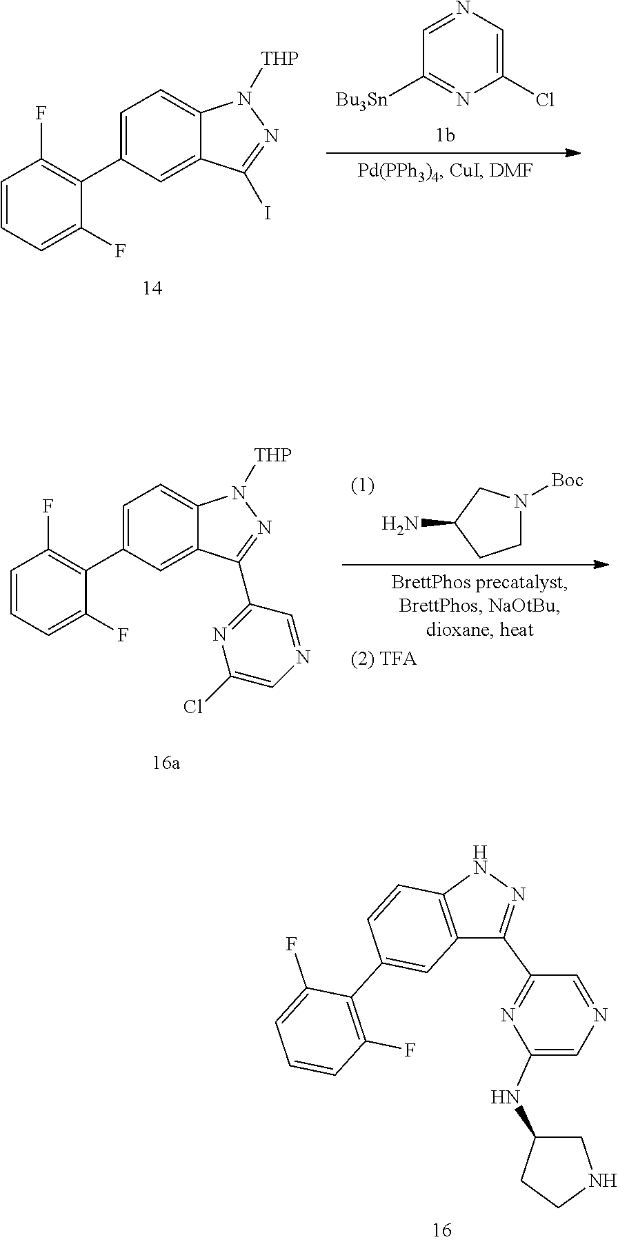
C1=CC=C(F)C(C2=CC=C3C(=C2)C(I)=NN3[THP])=C1F.N1=CC([Bu3Sn])=NC(Cl)=C1.C1=CC=C(F)C(C2=CC=C3C(=C2)C(C2=NC(Cl)=CN=C2)=NN3[THP])=C1F.C1N([Boc])CC(N)C1.C1=C(F)C(C2=CC3=C(C=C2)NN=C3C2=NC(NC3CNCC3)=CN=C2)=C(F)C=C1
